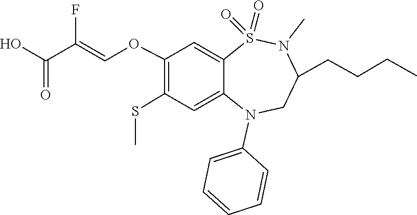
CN1S(=O)(=O)C2=CC(OC=C(C(=O)O)F)=C(SC)C=C2N(C2=CC=CC=C2)CC1CCCC
